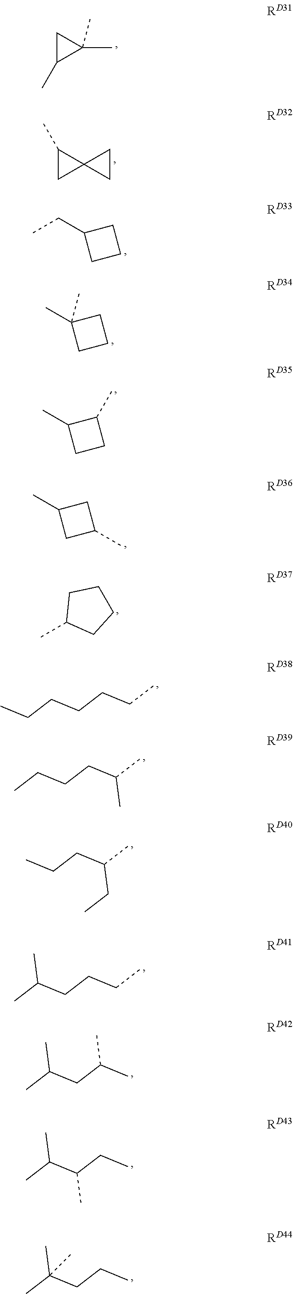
C1C(C)C1(C)C.C1(C)CC12CC2.CCC1CCC1.CC1(C)CCC1.CC1CCC1C.CC1CC(C)C1.CC1CCCC1.CCCCCCC.CCCCC(C)C.CCCC(C)CC.CC(CCCC)C.CC(CC(C)C)C.CC(C(CC)C)C.CC(CCC)(C)C
